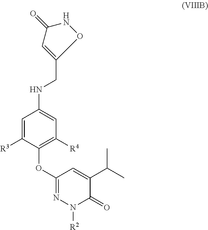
C1=C([R3])C(OC2=NN([R2])C(=O)C(C(C)C)=C2)=C([R4])C=C1NCC1=CC(=O)NO1
